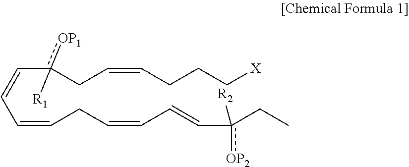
C(C=CCC=CC=Cc(CC)([R2])[OP2])=Cc(CC=CCCC[X])([OP1])[R1]
